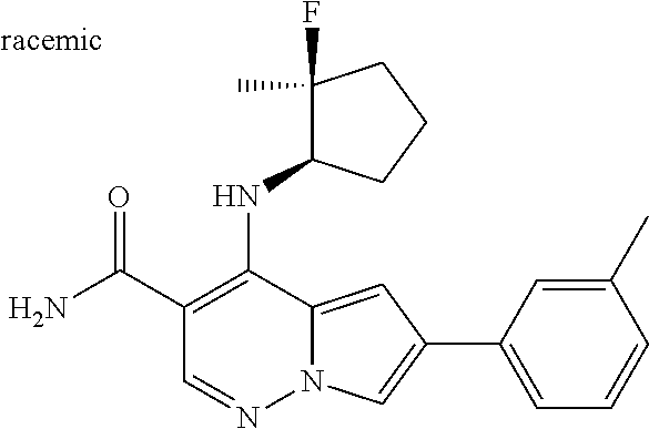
O=C(C1=C(NC2C(F)(C)CCC2)C2=CC(C3=CC=CC(C)=C3)=CN2N=C1)N
